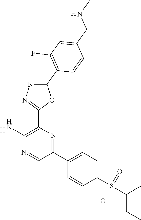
[H].C1(N)=C(C2=NN=C(C3=C(F)C=C(CNC)C=C3)O2)N=C(C2=CC=C(S(=O)C(C)CC)C=C2)C=N1.O.[H]
